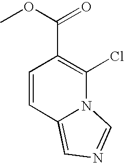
C1=CC2=CN=CN2C(Cl)=C1C(OC)=O
